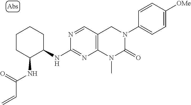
C1=C([OMe])C=CC(N2C(=O)N(C)C3=C(C2)C=NC(NC2CCCCC2NC(C=C)=O)=N3)=C1
